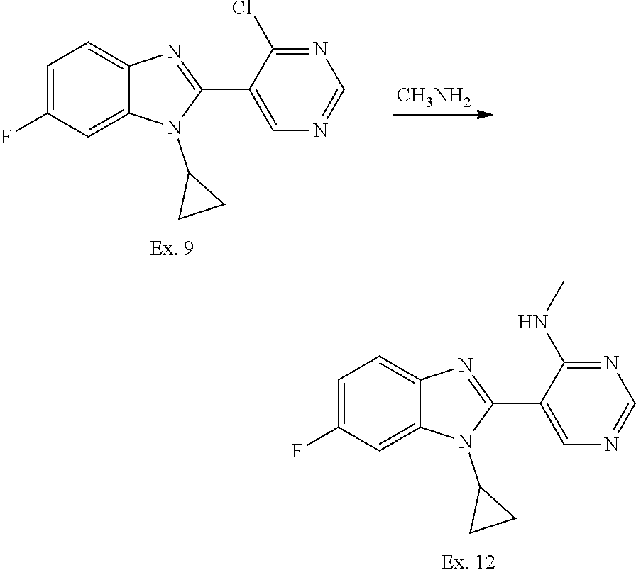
C1=NC=C(C2=NC3=CC=C(F)C=C3N2C2CC2)C(NC)=N1.C1=NC=C(C2=NC3=CC=C(F)C=C3N2C2CC2)C(Cl)=N1.[CH3NH2]
